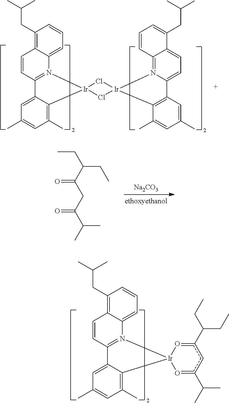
[Na2CO3].CCC(CC)C(CC(C(C)C)=O)=O.C1(CC(C)C)=C2C(=CC=C1)N1=C(C=C2)C2=CC(C)=CC(C)=C2[Ir]12O=c(C(C)C)cc(C(CC)CC)=O2.C12=C(CC(C)C)C=CC=C1N1=C(C=C2)C2=CC(C)=CC(C)=C2[Ir]12Cl[Ir]1(Cl2)N2=C3C(=CC=C2C2=C1C(C)=CC(C)=C2)C(CC(C)C)=CC=C3
